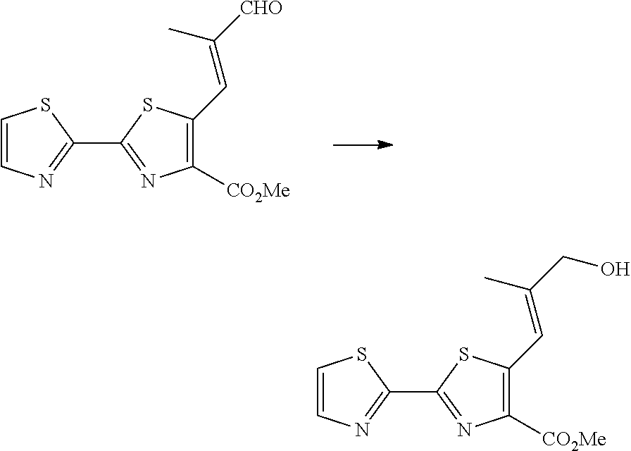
C1(C2=NC([CO2Me])=C(C=C([CHO])C)S2)=NC=CS1.C1(C2=NC([CO2Me])=C(C=C(CO)C)S2)=NC=CS1
